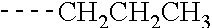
C[CH2CH2CH3]
